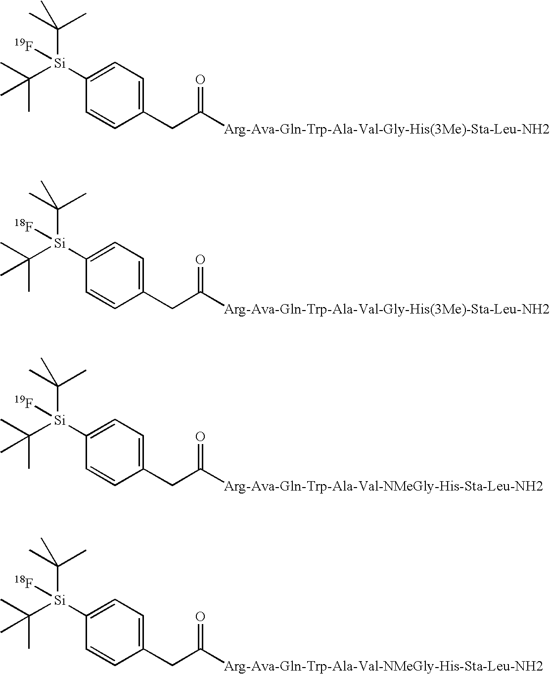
C1([Si]([19F])(C(C)(C)C)C(C)(C)C)=CC=C(CC([Arg-Ava-Gln-Trp-Ala-Val-Gly-His(3Me)-Sta-Leu-NH2])=O)C=C1.C1([Si]([18F])(C(C)(C)C)C(C)(C)C)=CC=C(CC([Arg-Ava-Gln-Trp-Ala-Val-Gly-His(3Me)-Sta-Leu-NH2])=O)C=C1.C1([Si]([19F])(C(C)(C)C)C(C)(C)C)=CC=C(CC([Arg-Ava-Gln-Trp-Ala-Val-NMeGly-His-Sta-Leu-NH2])=O)C=C1.C1([Si]([18F])(C(C)(C)C)C(C)(C)C)=CC=C(CC([Arg-Ava-Gln-Trp-Ala-Val-NMeGly-His-Sta-Leu-NH2])=O)C=C1
